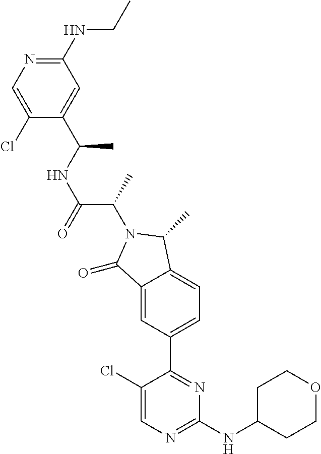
C1(=O)C2=CC(C3=NC(NC4CCOCC4)=NC=C3Cl)=CC=C2C(C)N1C(C(=O)NC(C1=CC(NCC)=NC=C1Cl)C)C
